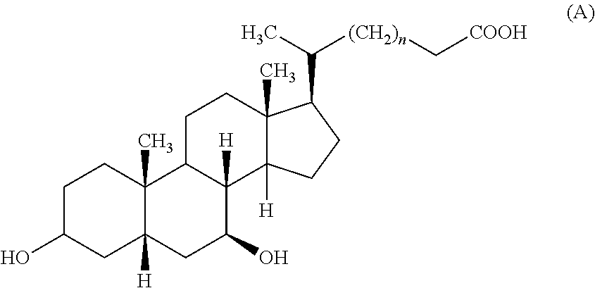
C1C(O)CC2([H])C(C)(C1)C1C([H])(C(O)C2)C2([H])C(C)(CC1)C(C(C)[(CH2)n]C[COOH])CC2
